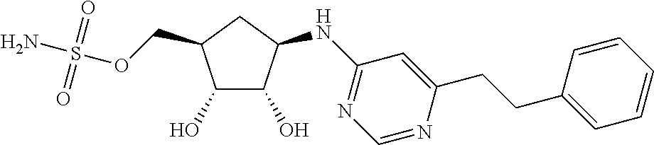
C(OS(N)(=O)=O)C1C(O)C(O)C(NC2=NC=NC(CCC3=CC=CC=C3)=C2)C1
